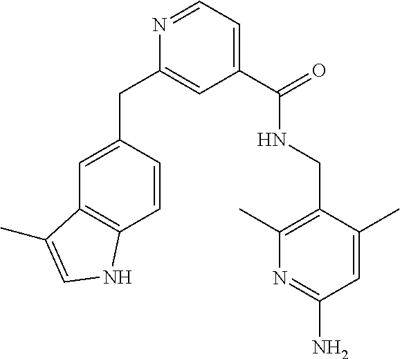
C1=C(CC2=CC(C(=O)NCC3=C(C)N=C(N)C=C3C)=CC=N2)C=CC2=C1C(C)=CN2
